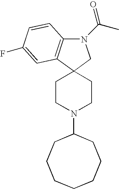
N1(C(C)=O)C2=C(C3(C1)CCN(C1CCCCCCC1)CC3)C=C(F)C=C2
